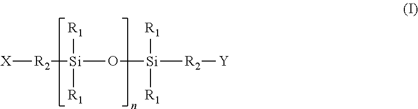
[X][R2][Si]([R1])([R1])O[Si]([R2][Y])([R1])[R1]
